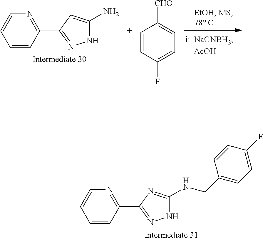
C1=CC(C2=NNC(N)=C2)=NC=C1.C1=CC(F)=CC=C1[CHO].C1=CC(C2=NNC(NCC3=CC=C(F)C=C3)=N2)=NC=C1
